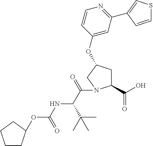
C1(C(O)=O)CC(OC2=CC(C3=CSC=C3)=NC=C2)CN1C(C(C(C)(C)C)NC(OC1CCCC1)=O)=O
